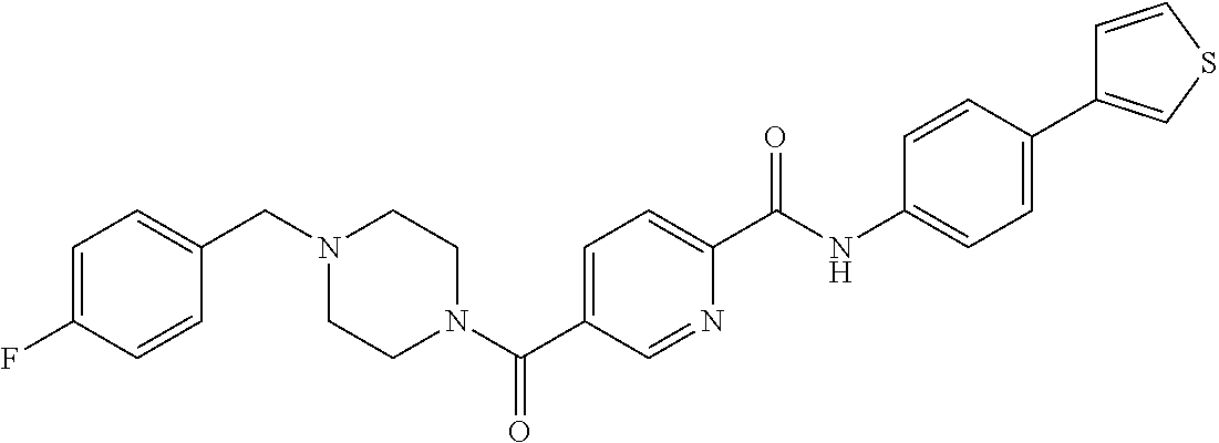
N1(C(C2=CC=C(C(NC3=CC=C(C4=CSC=C4)C=C3)=O)N=C2)=O)CCN(CC2=CC=C(F)C=C2)CC1
